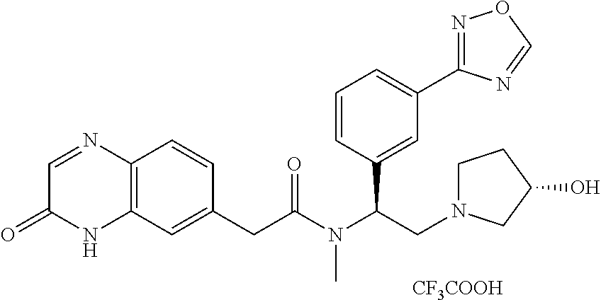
C12=C(C=C(CC(N(C(CN3CCC(O)C3)C3=CC(C4=NOC=N4)=CC=C3)C)=O)C=C1)NC(=O)C=N2.[CF3COOH]
